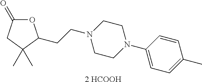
[2 HCOOH].O1C(=O)CC(C)(C)C1CCN1CCN(C2=CC=C(C)C=C2)CC1
